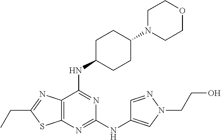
C1(NC2=CN(CCO)N=C2)=NC2=C(C(NC3CCC(N4CCOCC4)CC3)=N1)N=C(CC)S2
